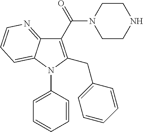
C1(C(N2CCNCC2)=O)=C(CC2=CC=CC=C2)N(C2=CC=CC=C2)C2=CC=CN=C12
